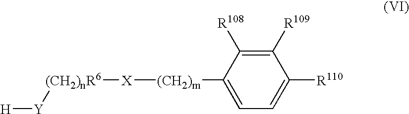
[X]([(CH2)nR6][Y][H])[(CH2)m]C1=CC=C([R110])C([R109])=C1[R108]
